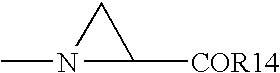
N1(C)C([COR14])C1
